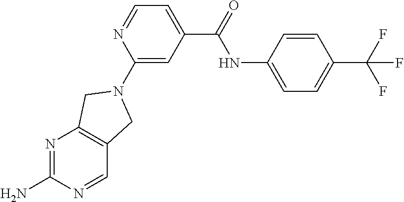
N1=C(N)N=CC2=C1CN(C1=CC(C(NC3=CC=C(C(F)(F)F)C=C3)=O)=CC=N1)C2
